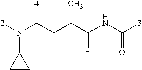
[2]N(C(CC(C(NC([3])=O)[5])C)[4])C1CC1
